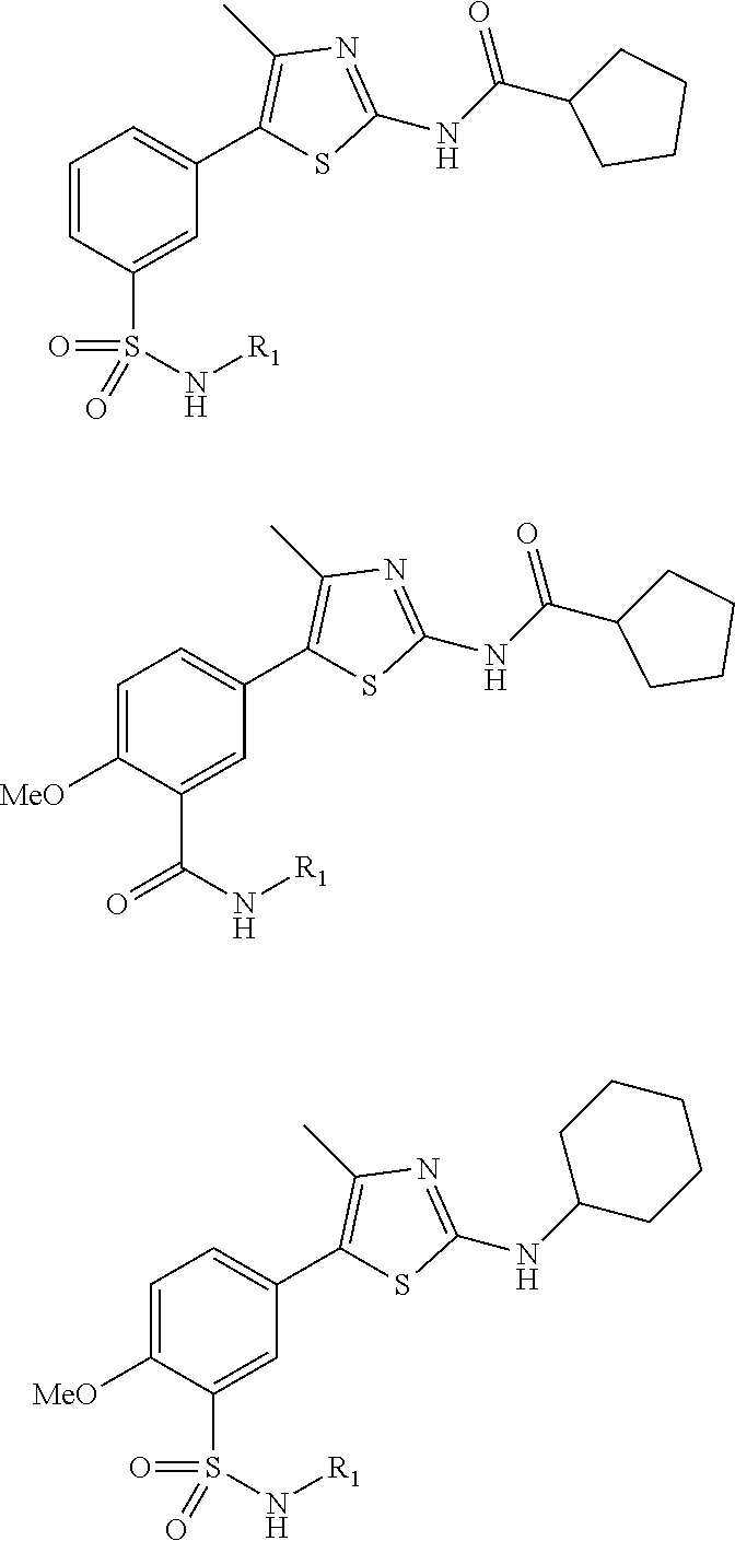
C1=CC(S(=O)(N[R1])=O)=CC(C2=C(C)N=C(NC(C3CCCC3)=O)S2)=C1.C1=C([MeO])C(C(N[R1])=O)=CC(C2=C(C)N=C(NC(C3CCCC3)=O)S2)=C1.C1=C([MeO])C(S(=O)(N[R1])=O)=CC(C2=C(C)N=C(NC3CCCCC3)S2)=C1
